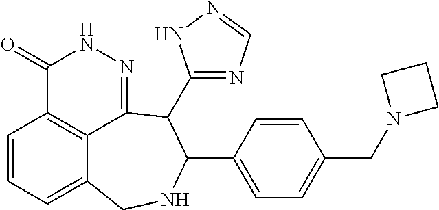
C1=CC=C2C3=C1C(=O)NN=C3C(C1=NC=NN1)C(C1=CC=C(CN3CCC3)C=C1)NC2
